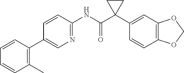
C1=CC(NC(C2(C3=CC4=C(C=C3)OCO4)CC2)=O)=NC=C1C1=C(C)C=CC=C1
